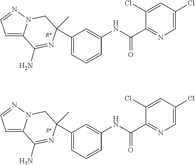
C1(C2(C)N=C(N)C3=CC=NN3C2)=CC=CC(NC(C2=NC=C(Cl)C=C2Cl)=O)=C1.C1(C2(C)N=C(N)C3=CC=NN3C2)=CC=CC(NC(C2=NC=C(Cl)C=C2Cl)=O)=C1
